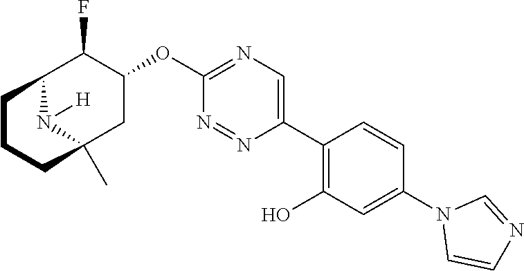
C12C(F)C(OC3=NC=C(C4=C(O)C=C(N5C=CN=C5)C=C4)N=N3)CC(C)(N1[H])CCC2
